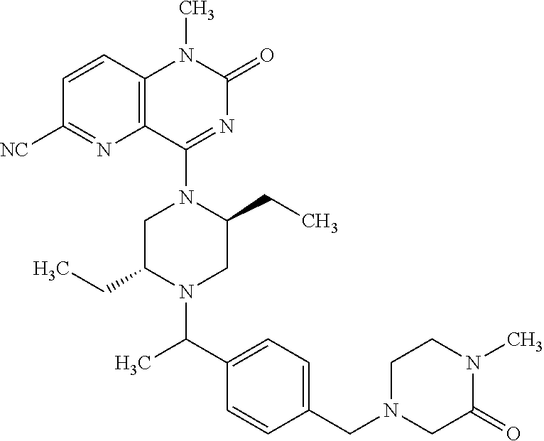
C12=C(C=CC([NC])=N1)N(C)C(=O)N=C2N1CC(CC)N(C(C2=CC=C(CN3CC(=O)N(C)CC3)C=C2)C)CC1CC
